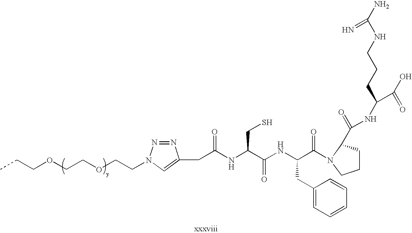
N(C(C(NC(C(=O)N1C(C(=O)NC(C(O)=O)CCCNC(N)=N)CCC1)CC1=CC=CC=C1)=O)CS)C(=O)CC1=CN(CCOCCOCCC)N=N1
